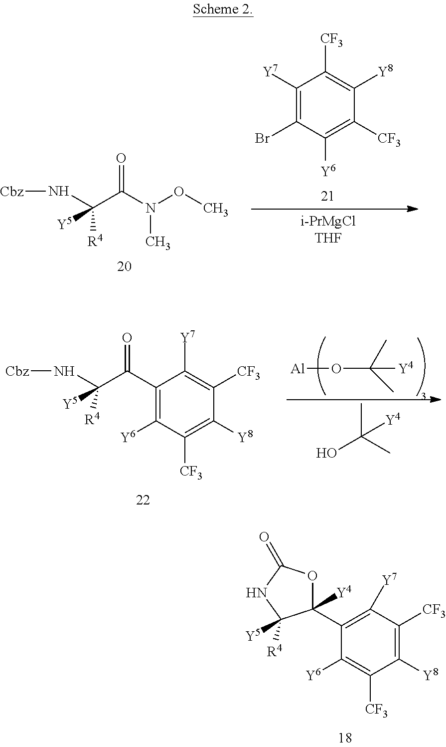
C1([Y7])=C(Br)C([Y6])=C([CF3])C([Y8])=C1[CF3].C(C(N(OC)C)=O)(N[Cbz])([R4])[Y5].C([Y4])(C)(C)O[Al].C(C(C1=C([Y6])C([CF3])=C([Y8])C([CF3])=C1[Y7])=O)(N[Cbz])([R4])[Y5].OC(C)(C)[Y4].C1(C2=C([Y7])C([CF3])=C([Y8])C([CF3])=C2[Y6])([Y4])OC(=O)NC1([Y5])[R4]
